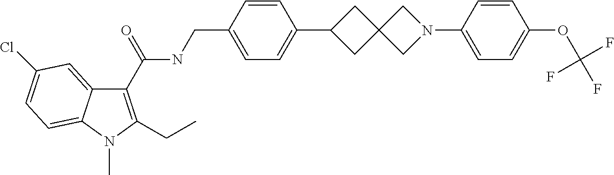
C1(C(NCC2=CC=C(C3CC4(C3)CN(C3=CC=C(OC(F)(F)F)C=C3)C4)C=C2)=O)=C(CC)N(C)C2=CC=C(Cl)C=C12
